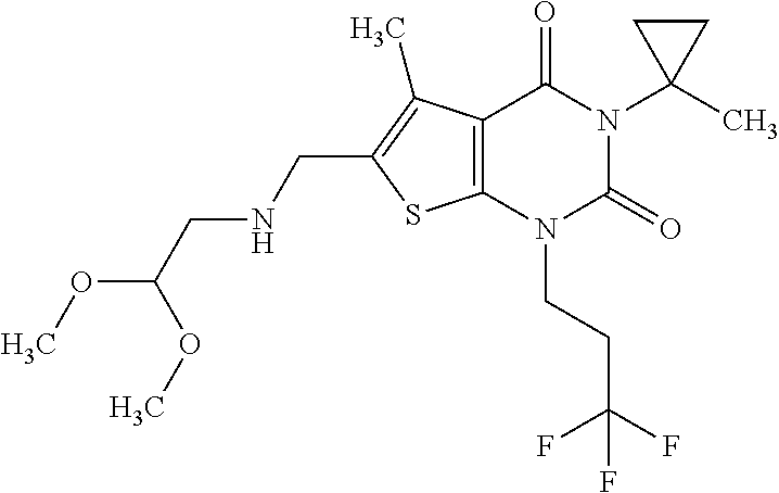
C12=C(N(CCC(F)(F)F)C(=O)N(C3(C)CC3)C1=O)SC(CNCC(OC)OC)=C2C
